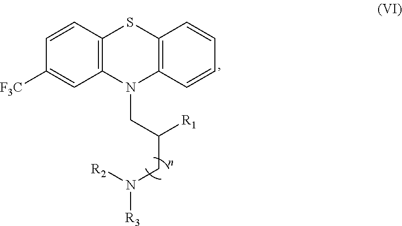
C1=CC2=C(C=C1[F3C])N(CC(CN([R2])[R3])[R1])C1=C(S2)C=CC=C1
